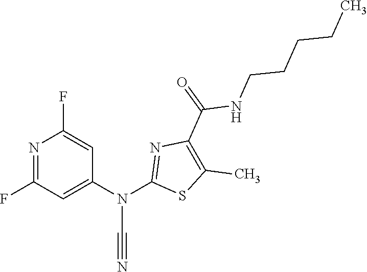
N1=C(F)C=C(N(C2=NC(C(NCCCCC)=O)=C(C)S2)C#N)C=C1F
